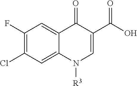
C1(F)=C(Cl)C=C2C(=C1)C(=O)C(C(O)=O)=CN2[R3]
